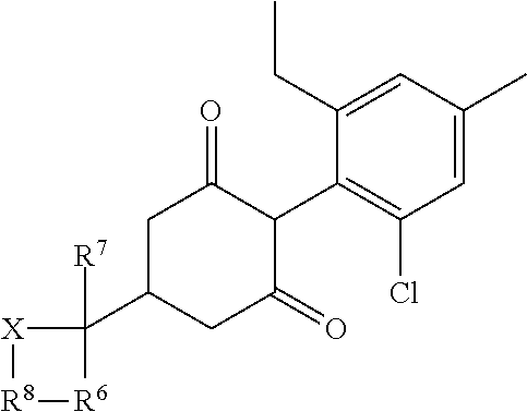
C1=C(C)C=C(CC)C(C2C(=O)CC(C3([R7])[X][R8][R6]3)CC2=O)=C1Cl
